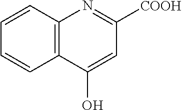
C1=CC2=C(C=C1)C(O)=CC([COOH])=N2
